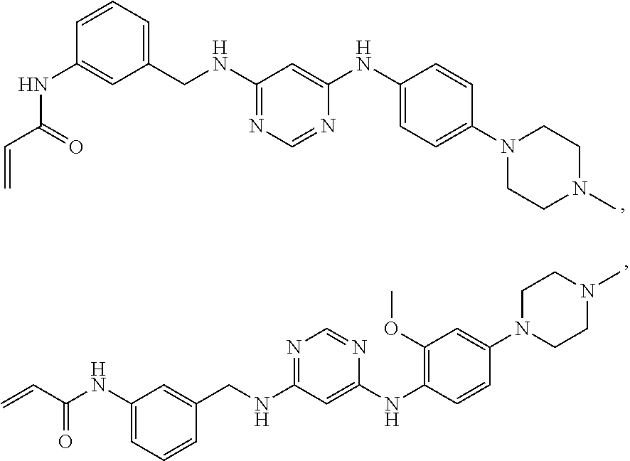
C1(CNC2=NC=NC(NC3=CC=C(N4CCN(C)CC4)C=C3)=C2)=CC=CC(NC(C=C)=O)=C1.C1(NC(C=C)=O)=CC=CC(CNC2=NC=NC(NC3=C(OC)C=C(N4CCN(C)CC4)C=C3)=C2)=C1
